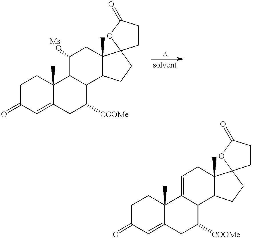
C1CC2(C)C(=CC1=O)CC([COOMe])C1C2C([Ms   O])CC2(C)C1CCC21CCC(=O)O1.C1CC2(C)C(=CC1=O)CC([COOMe])C1C2=CCC2(C)C1CCC21CCC(=O)O1
